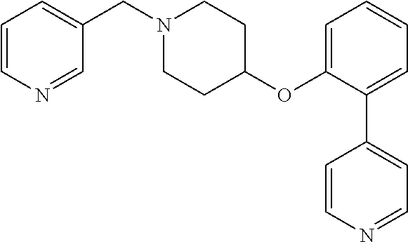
C1=CN=CC(CN2CCC(OC3=CC=CC=C3C3=CC=NC=C3)CC2)=C1
